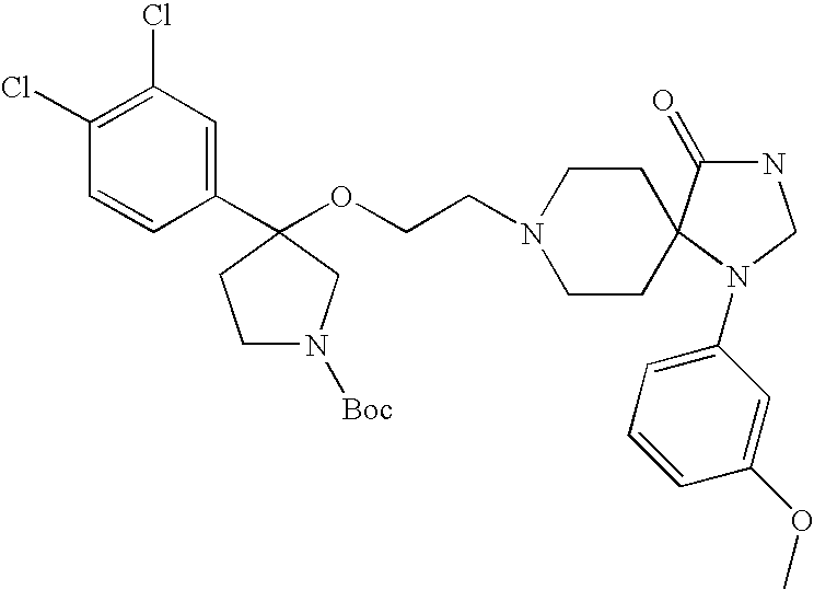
C1(C2(OCCN3CCC4(CC3)C(=O)NCN4C3=CC=CC(OC)=C3)CCN([Boc])C2)=CC(Cl)=C(Cl)C=C1
